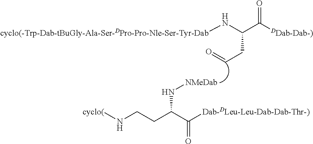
[cyclo(]NCCC(C([Dab-DLeu-Leu-Dab-Dab-Thr-)])=O)N[NMeDab].C(C([DDab-Dab-)])=O)(CC=O)N[cyclo(-Trp-Dab-tBuGly-Ala-Ser-DPro-Pro-Nle-Ser-Tyr-Dab]
